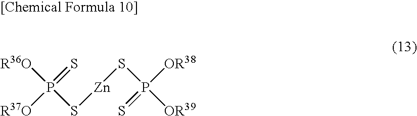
[R37O]P([R36O])(=S)S[Zn]SP(=S)([OR39])[OR38]
